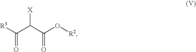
[R3]C(C(C(O[R2])=O)[X])=O
